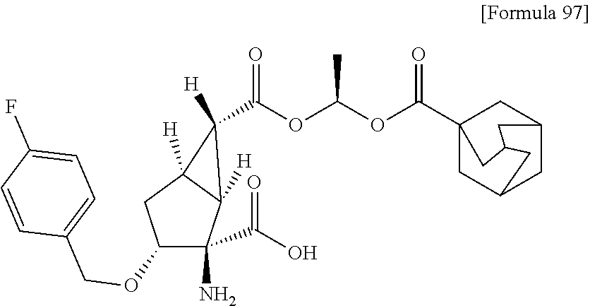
C1(C(OC(OC(C23CC4CC(C2)CC(C3)C4)=O)C)=O)([H])C2([H])C(N)(C(O)=O)C(OCC3=CC=C(F)C=C3)CC12[H]
